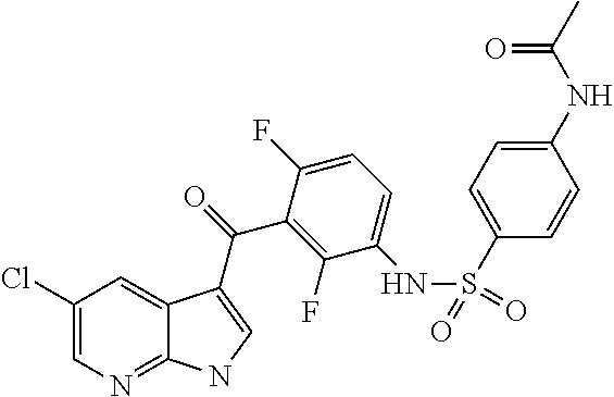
C12=NC=C(Cl)C=C1C(C(=O)C1=C(F)C(NS(=O)(=O)C3=CC=C(NC(C)=O)C=C3)=CC=C1F)=CN2
